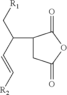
C1(C(C=C[R2])C[R1])CC(=O)OC1=O
